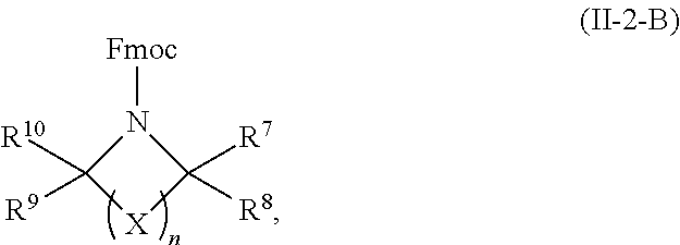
N1([Fmoc])C([R10])([R9])[X]C1([R7])[R8]
